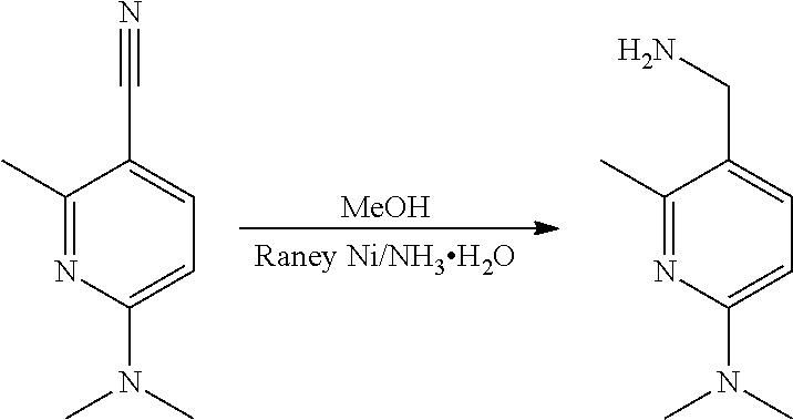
[MeOH].C1(C)=NC(N(C)C)=CC=C1C#N.C1(C)=NC(N(C)C)=CC=C1CN
